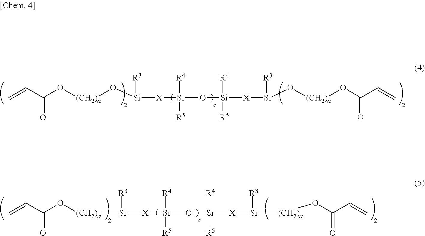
C=CC(=O)O[(CH2)a]O[Si]([R3])[X][Si](O[Si]([X][Si](O[(CH2)a]OC(=O)C=C)[R3])([R4])[R5])([R4])[R5].C=CC(=O)O[(CH2)a][Si]([R3])[X][Si](O[Si]([X][Si]([R3])[(CH2)a]OC(=O)C=C)([R4])[R5])([R4])[R5]
